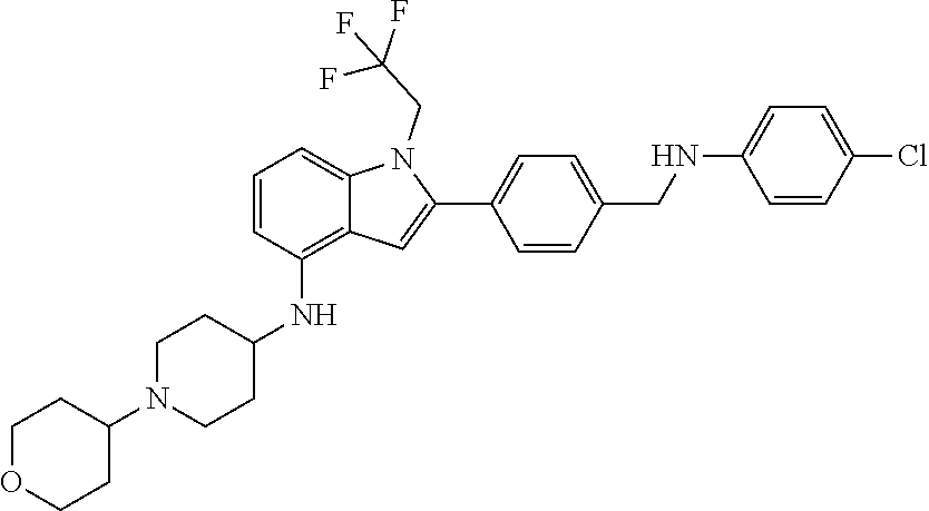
N1(C2CCOCC2)CCC(NC2=C3C(=CC=C2)N(CC(F)(F)F)C(C2=CC=C(CNC4=CC=C(Cl)C=C4)C=C2)=C3)CC1
